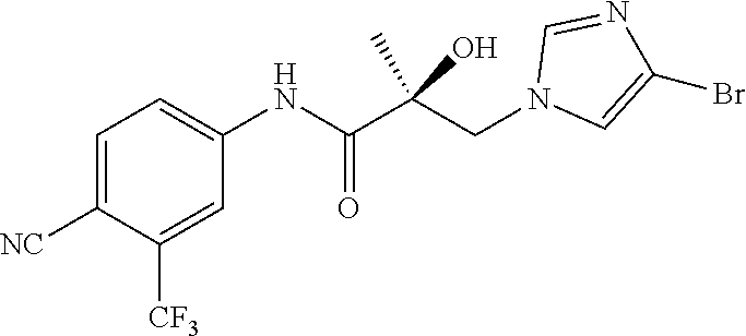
C1=C([NC])C([CF3])=CC(NC(=O)C(CN2C=C(Br)N=C2)(C)O)=C1
